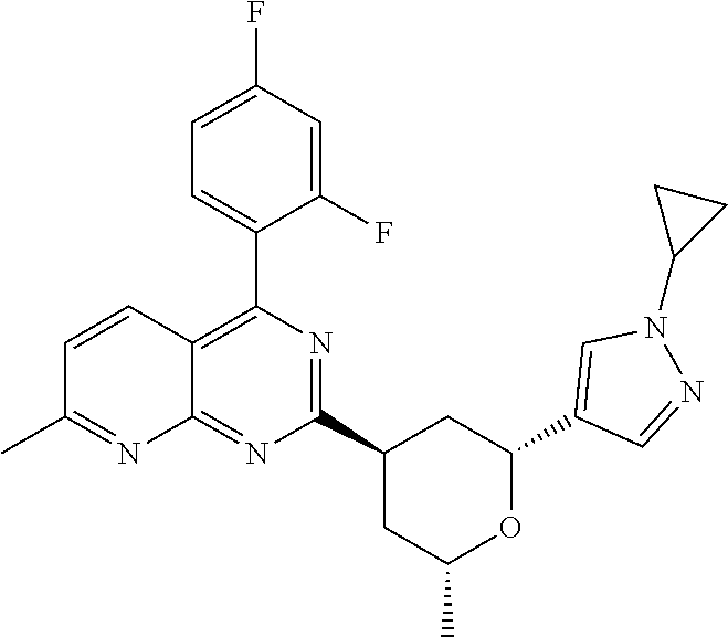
C1(C2=CC=C(F)C=C2F)=C2C(=NC(C3CC(C)OC(C4=CN(C5CC5)N=C4)C3)=N1)N=C(C)C=C2
